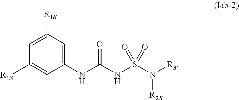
C1(NC(NS(N([R3])[R2S])(=O)=O)=O)=CC([R1S])=CC([R1S])=C1
